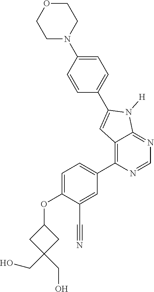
O(C1=CC=C(C2=C3C(=NC=N2)N([H])C(C2=CC=C(N4CCOCC4)C=C2)=C3)C=C1C#N)C1CC(CO)(CO)C1
